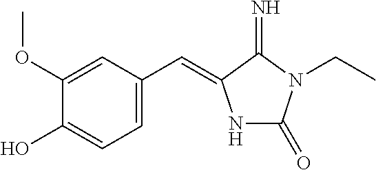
C1=C(C=C2NC(=O)N(CC)C2=N)C=C(OC)C(O)=C1
